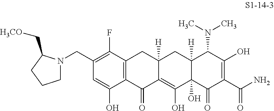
C1(CN2CCCC2C[H3CO])=C(F)C2=C(C(O)=C1)C(=O)C1=C(O)C3(O)C([H])(CC1([H])C2)C(N(C)C)C(O)=C(C(N)=O)C3=O
